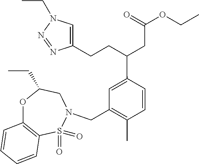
C1(CCC(C2=CC(CN3CC(CC)OC4=C(S3(=O)=O)C=CC=C4)=C(C)C=C2)CC(OCC)=O)=CN(CC)N=N1
